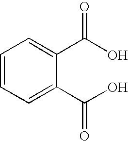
C1=CC=C(C(O)=O)C(C(O)=O)=C1
